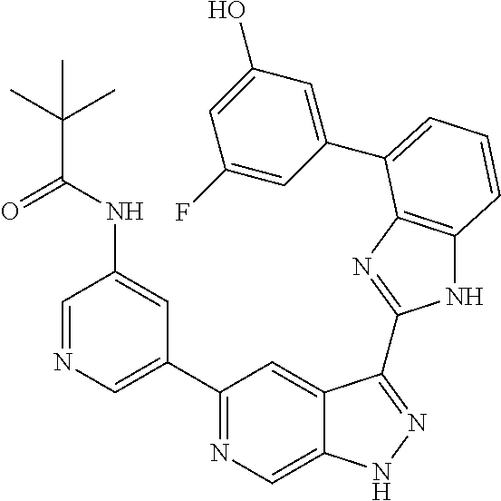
C1(C2=NC=C3C(=C2)C(C2=NC4=C(N2)C=CC=C4C2=CC(O)=CC(F)=C2)=NN3)=CN=CC(NC(=O)C(C)(C)C)=C1
